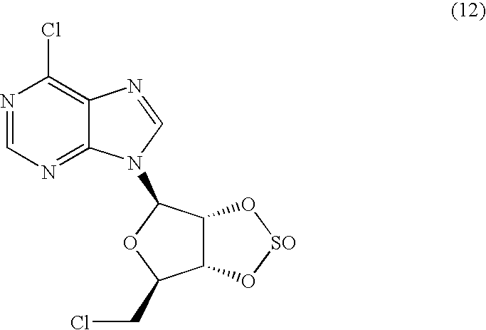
ClC1=C2C(=NC=N1)N(C1C3C(C(CCl)O1)O[SO]O3)C=N2
